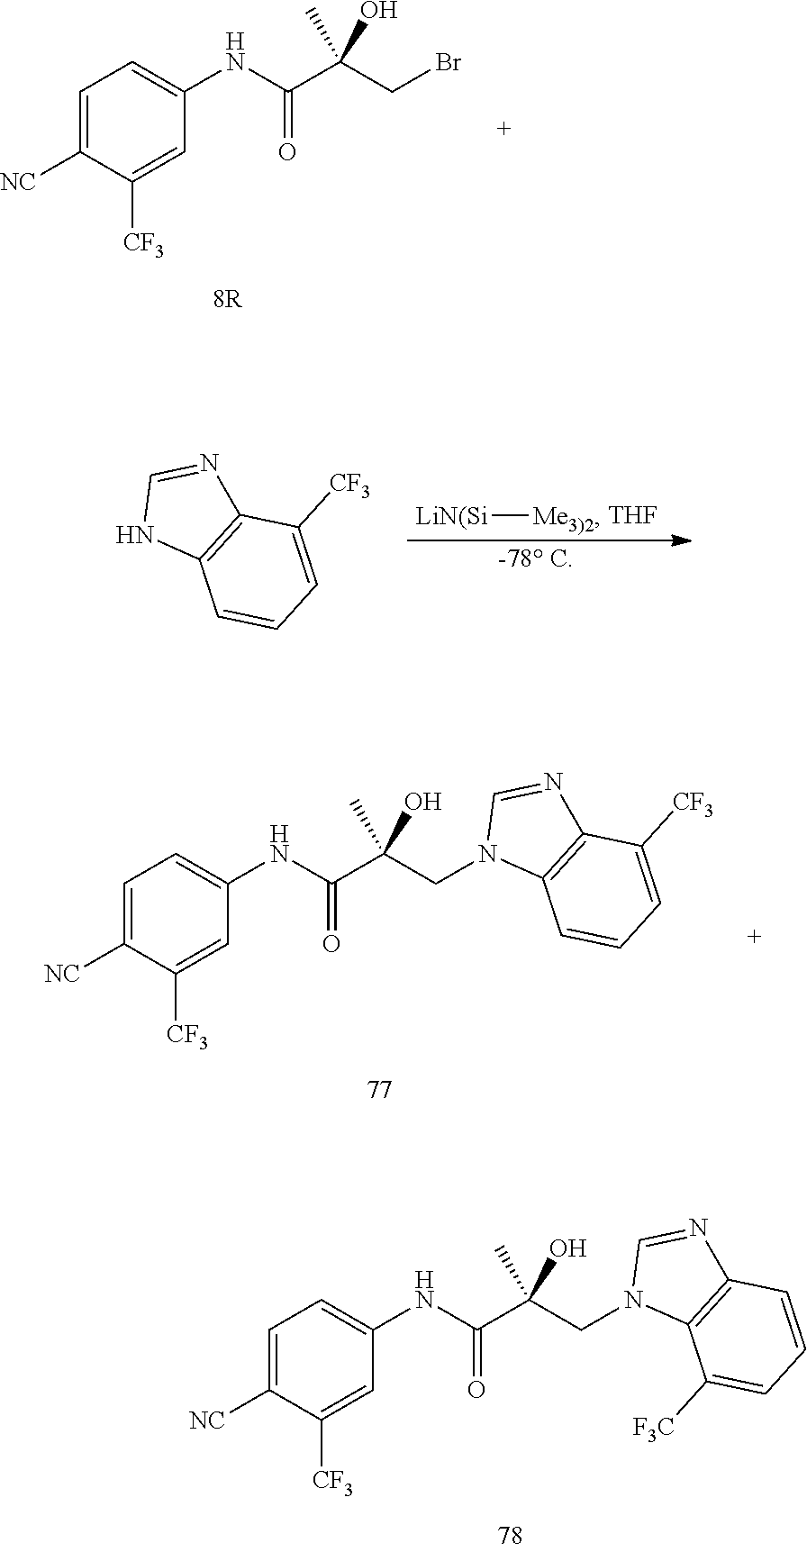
C1=C([NC])C([CF3])=CC(NC(C(CN2C3=C(N=C2)C=CC=C3[F3C])(C)O)=O)=C1.C1=C([NC])C([CF3])=CC(NC(C(CBr)(C)O)=O)=C1.C1=C([NC])C([CF3])=CC(NC(C(CN2C3=C(N=C2)C([CF3])=CC=C3)(C)O)=O)=C1.[-78 C].N1C2=C(N=C1)C([CF3])=CC=C2.[LiN(Si][Me3)2].[THF]
